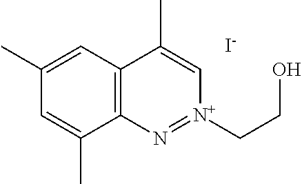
C12=C(C=C(C)C=C1C)C(C)=C[N+](CCO)=N2.[I-]
